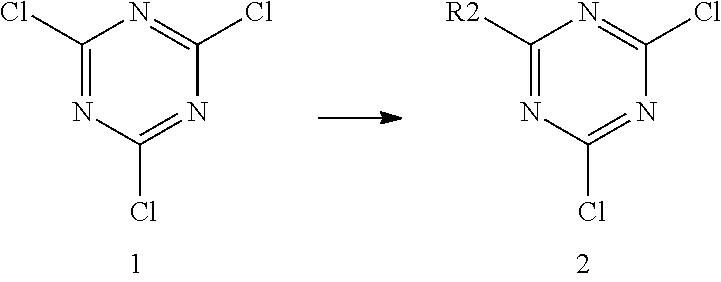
C1(Cl)=NC(Cl)=NC(Cl)=N1.C1([R2])=NC(Cl)=NC(Cl)=N1
